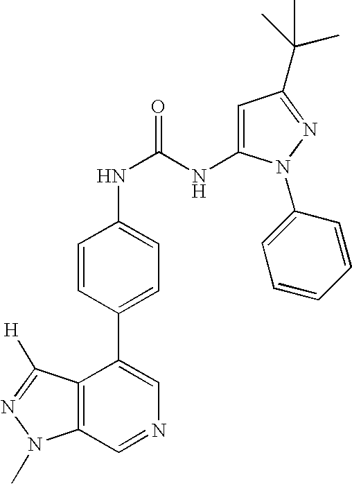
C12=C(C=NC=C1C1=CC=C(NC(=O)NC3=CC(C(C)(C)C)=NN3C3=CC=CC=C3)C=C1)N(C)N=C2[H]
